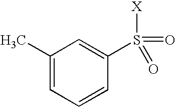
C1(C)=CC=CC(S([X])(=O)=O)=C1
